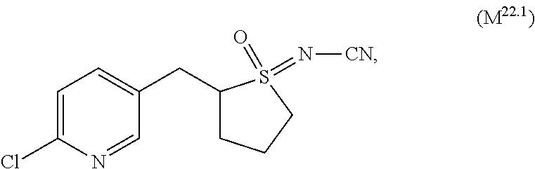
C1=C(Cl)N=CC(CC2CCCS2(=N[CN])=O)=C1
